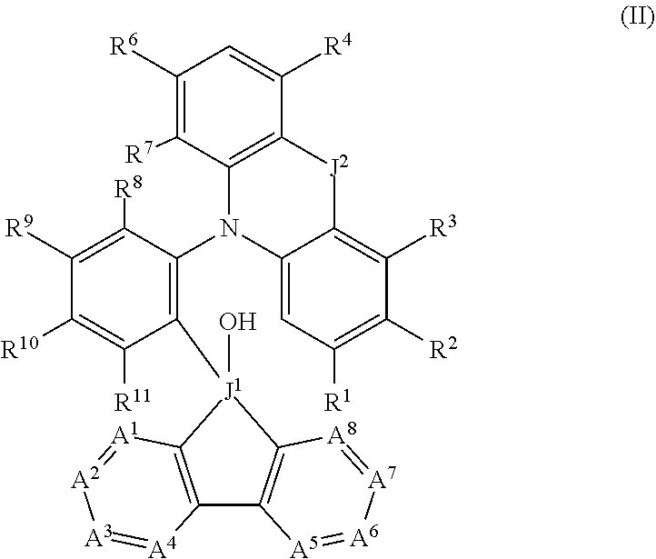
C1([R6])=C([R7])C2=C(C([R4])=C1)[J2]C1=C([R3])C([R2])=C([R1])C=C1N2C1=C([J1]2(O)C3=C(C4=C2[A1]=[A2][A3]=[A4]4)[A5]=[A6][A7]=[A8]3)C([R11])=C([R10])C([R9])=C1[R8]
